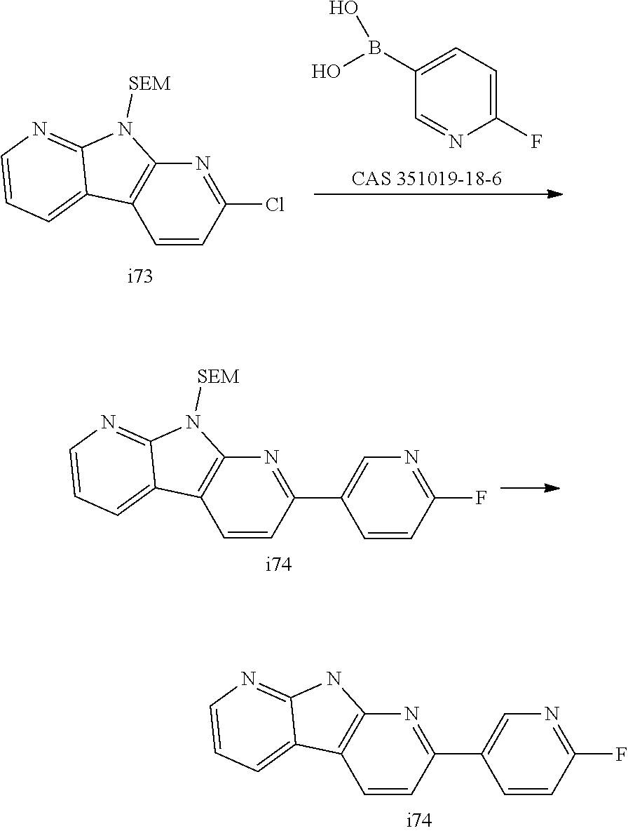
C12=NC=CC=C1C1=C(N2[SEM])N=C(Cl)C=C1.C1(B(O)O)=CC=C(F)N=C1.C12=NC=CC=C1C1=C(N2[SEM])N=C(C2=CN=C(F)C=C2)C=C1.C12=NC=CC=C1C1=C(N2)N=C(C2=CN=C(F)C=C2)C=C1
